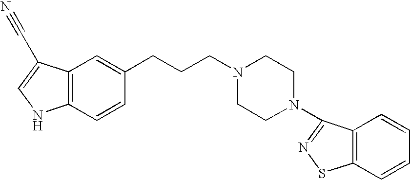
C12=C(C=CC(CCCN3CCN(C4=NSC5=C4C=CC=C5)CC3)=C1)NC=C2C#N
